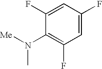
C1=C(F)C=C(F)C(N(C)[Me])=C1F
